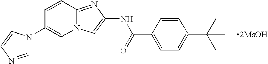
N1(C2=CN3C(=NC(NC(C4=CC=C(C(C)(C)C)C=C4)=O)=C3)C=C2)C=NC=C1.[2MsOH]
